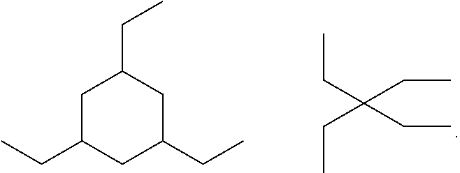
C1C(CC)CC(CC)CC1CC.C(C)C(CC)(CC)CC
